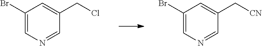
C1(Br)=CN=CC(CCl)=C1.C1(Br)=CN=CC(C[CN])=C1
